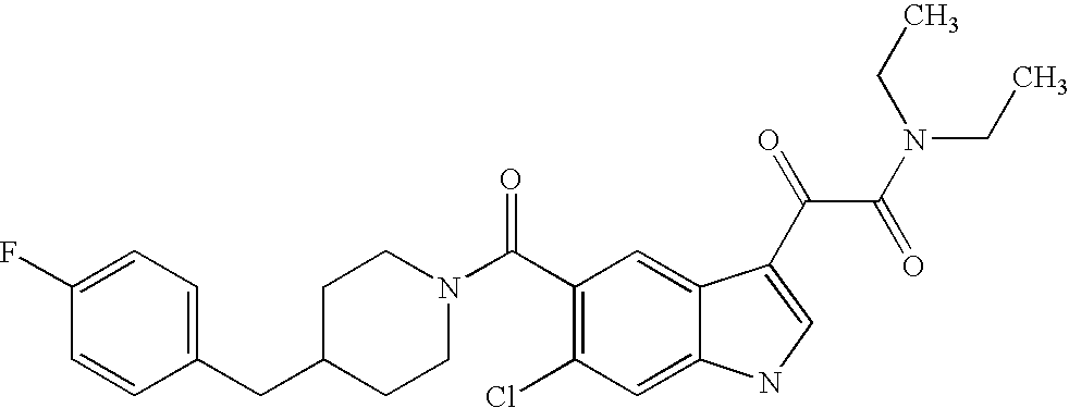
C1(F)=CC=C(CC2CCN(C(C3=C(Cl)C=C4C(=C3)C(C(C(=O)N(CC)CC)=O)=CN4)=O)CC2)C=C1
